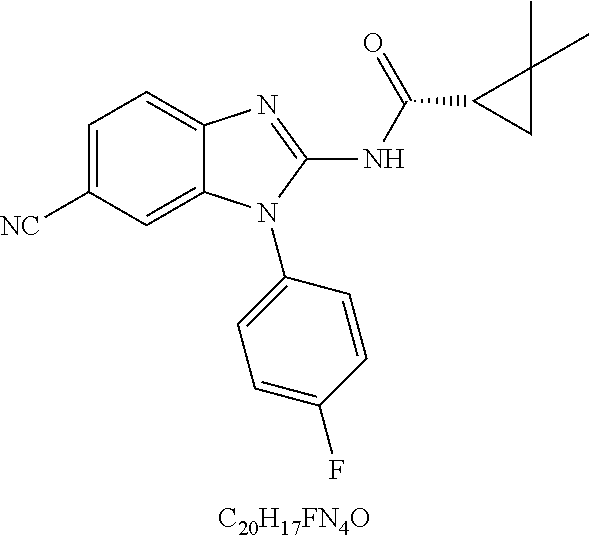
C1=C([CN])C=C2C(=C1)N=C(NC(C1CC1(C)C)=O)N2C1=CC=C(F)C=C1
